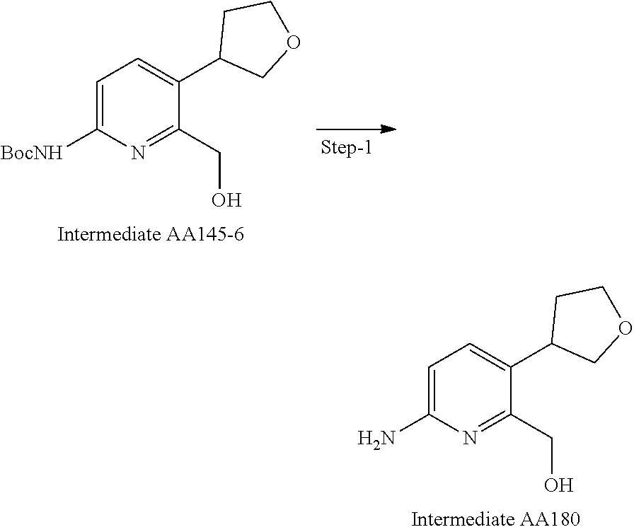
C1=C(N)N=C(CO)C(C2COCC2)=C1.C1=C([BocNH])N=C(CO)C(C2COCC2)=C1
